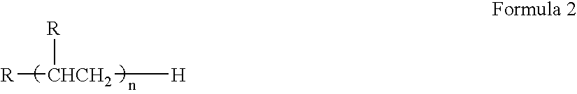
[R][CHCH2]([H])[R]
